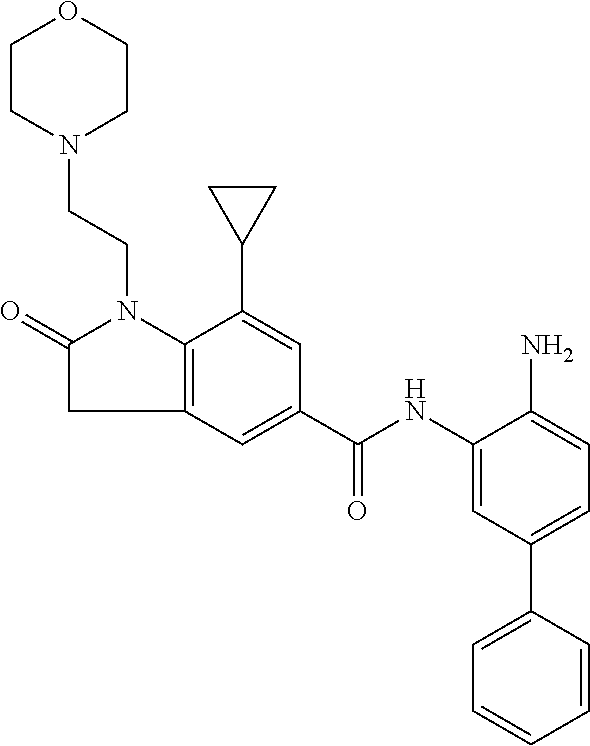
N1(CCN2C3=C(CC2=O)C=C(C(NC2=CC(C4=CC=CC=C4)=CC=C2N)=O)C=C3C2CC2)CCOCC1
